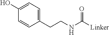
C1(CCNC([Linker])=O)=CC=C(O)C=C1
